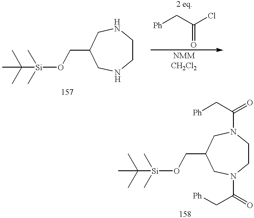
C1CNCC(CO[Si](C(C)(C)C)(C)C)CN1.[Ph]CC(Cl)=O.C1CN(C(C[Ph])=O)CC(CO[Si](C(C)(C)C)(C)C)CN1C(=O)C[Ph]
